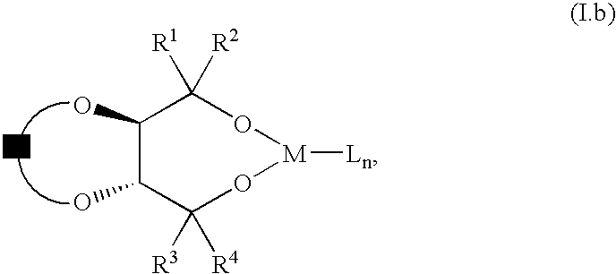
C1(O)C(O)C([R3])([R4])O[M]([Ln])OC1([R1])[R2]
